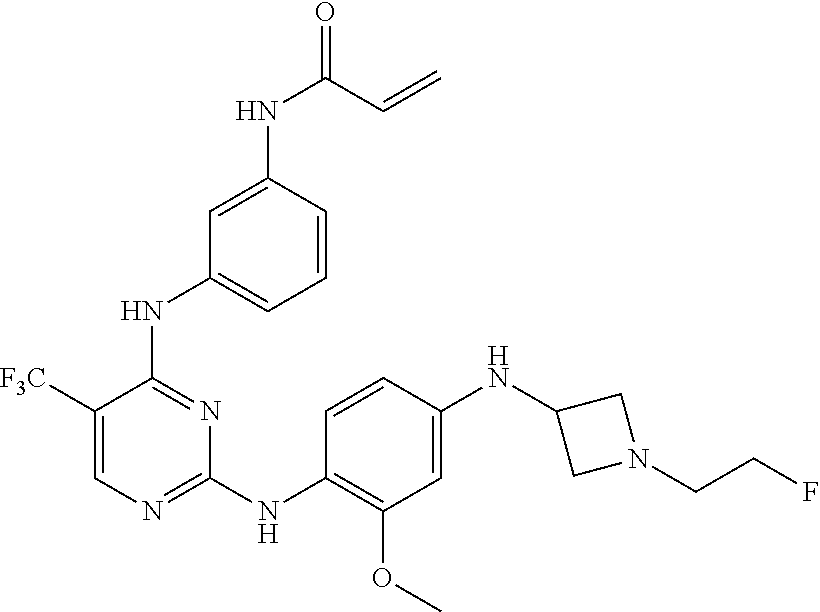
C1([F3C])=CN=C(NC2=C(OC)C=C(NC3CN(CCF)C3)C=C2)N=C1NC1=CC=CC(NC(=O)C=C)=C1
